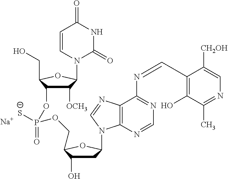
[Na].C1([OCH3])C(N2C(=O)NC(=O)C=C2)OC(CO)C1OP([S-])(=O)OCC1C(O)CC(N2C3=C(N=C2)C(N=CC2=C(O)C(C)=NC=C2[CH2OH])=NC=N3)O1
